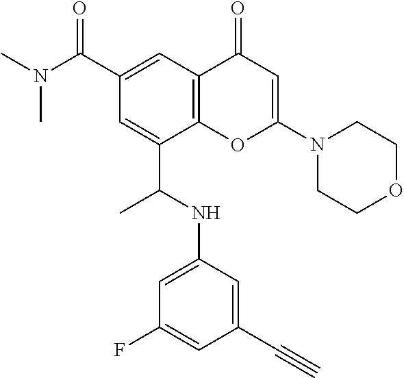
C12=C(C=C(C(N(C)C)=O)C=C1C(NC1=CC(F)=CC(C#C)=C1)C)C(=O)C=C(N1CCOCC1)O2
